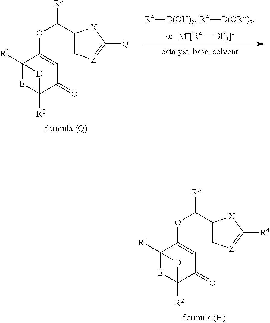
C12([R1])[E]C([R2])(C(=O)C=C1OC(C1=C[Z]=C([R4])[X]1)[R])[D]2.C12([R1])[E]C([R2])(C(=O)C=C1OC(C1=C[Z]=C([Q])[X]1)[R])[D]2.[R4][B(OH)2].[R4][B(OR)2].[M+[R4][BF3]-]
